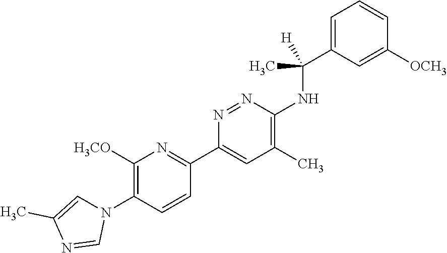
C1([H3CO])=C(N2C=C(C)N=C2)C=CC(C2=CC(C)=C(NC(C3=CC=CC([OCH3])=C3)([H])C)N=N2)=N1
